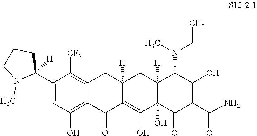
C1=C(C2([H])CCCN2C)C([CF3])=C2C(=C1O)C(=O)C1=C(O)C3(O)C([H])(CC1([H])C2)C(N(CC)C)C(O)=C(C(N)=O)C3=O
